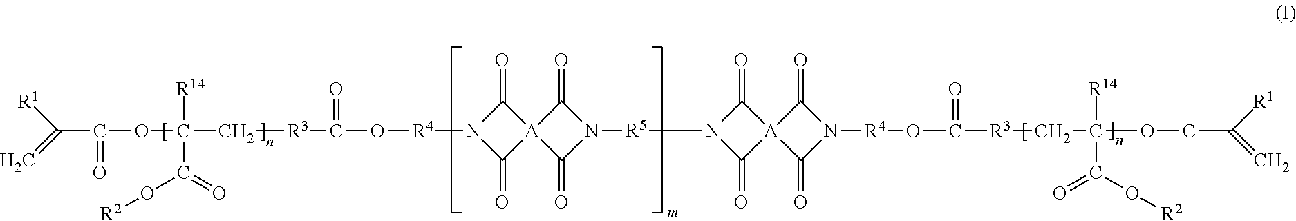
C=C([R1])C(=O)OC([R14])(C(O[R2])=O)C[R3]C(=O)O[R4]N1C(=O)[A]2(C1=O)C(=O)N([R5]N1C(=O)[A]3(C1=O)C(=O)N([R4]OC(=O)[R3]CC([R14])(C(O[R2])=O)OCC([R1])=C)C3=O)C2=O
